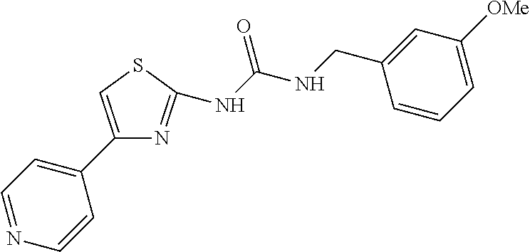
C1(C2=CC=NC=C2)=CSC(NC(NCC2=CC([OMe])=CC=C2)=O)=N1
